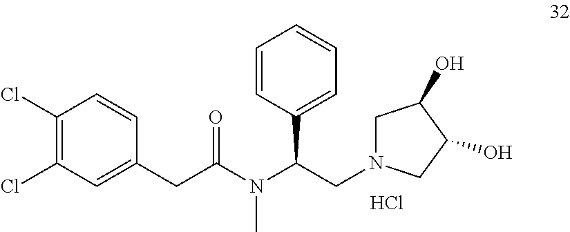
C1=CC(C(CN2CC(O)C(O)C2)N(C(CC2=CC(Cl)=C(Cl)C=C2)=O)C)=CC=C1.Cl
